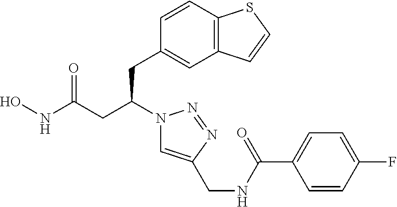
C12=C(C=CC(CC(CC(NO)=O)N3C=C(CNC(C4=CC=C(F)C=C4)=O)N=N3)=C1)SC=C2
